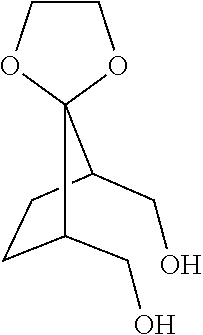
C1COC2(O1)C(CO)CCC2CO
